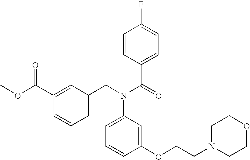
C1=C(CN(C(=O)C2=CC=C(F)C=C2)C2=CC=CC(OCCN3CCOCC3)=C2)C=C(C(OC)=O)C=C1
